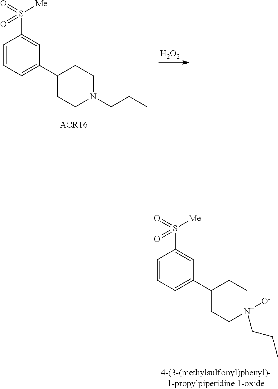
C1=CC=C(C2CCN(CCC)CC2)C=C1S(=O)([Me])=O.[H2O2].C1=CC=C(C2CC[N+](CCC)([O-])CC2)C=C1S(=O)([Me])=O
